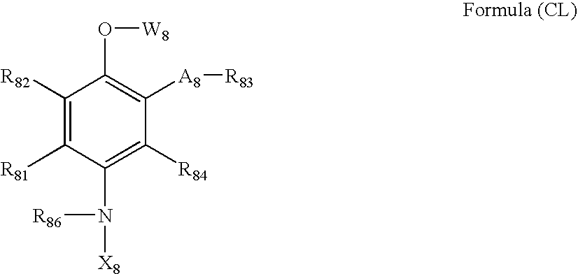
C1([R82])=C([R81])C(N([R86])[X8])=C([R84])C([A8][R83])=C1O[W8]
